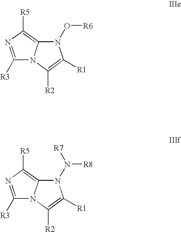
N1(O[R6])C2=C([R5])N=C([R3])N2C([R2])=C1[R1].N1(N([R8])[R7])C2=C([R5])N=C([R3])N2C([R2])=C1[R1]
